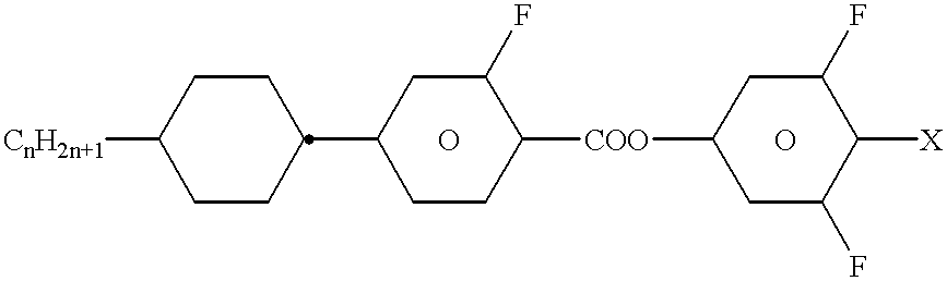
[CnH2n+1]C1CCC(C2CCC([COO]C3CC(F)C([X])C(F)C3)C(F)C2)CC1.O.O
